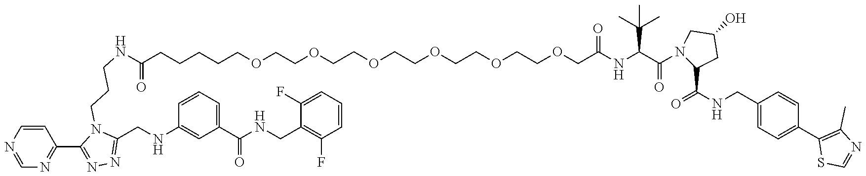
C(CCCCOCCOCCOCCOCCOCCOCC(NC(C(N1C(C(=O)NCC2=CC=C(C3=C(C)N=CS3)C=C2)CC(O)C1)=O)C(C)(C)C)=O)C(=O)NCCCN1C(CNC2=CC(C(NCC3=C(F)C=CC=C3F)=O)=CC=C2)=NN=C1C1=NC=NC=C1
